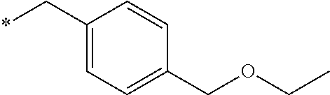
C1(C*)=CC=C(COCC)C=C1
